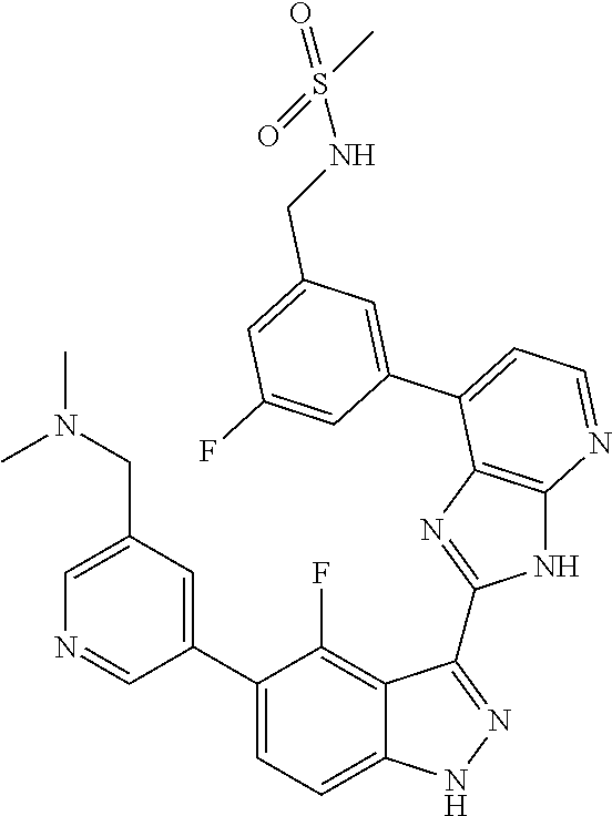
C1(C2=CC=C3C(=C2F)C(C2=NC4=C(N2)N=CC=C4C2=CC(CNS(=O)(C)=O)=CC(F)=C2)=NN3)=CC(CN(C)C)=CN=C1
